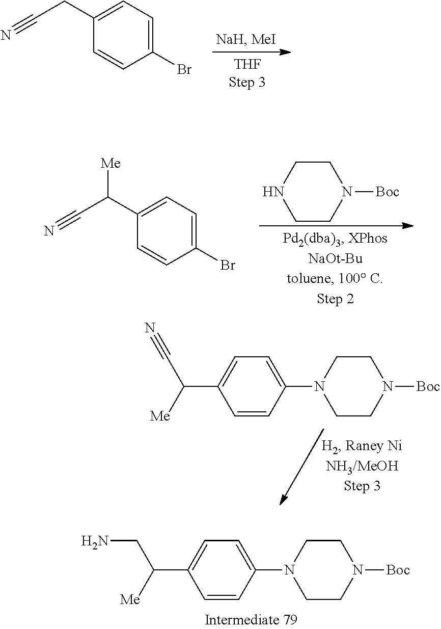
C1=CC(N2CCN([Boc])CC2)=CC=C1C(CN)[Me].C1(CC#N)=CC=C(Br)C=C1.C1CN([Boc])CCN1.C1(C(C#N)[Me])=CC=C(Br)C=C1.C1=CC(N2CCN([Boc])CC2)=CC=C1C(C#N)[Me]
